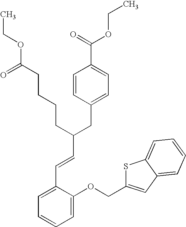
C1=C(OCC2=CC3=CC=CC=C3S2)C(C=CC(CC2=CC=C(C(=O)OCC)C=C2)CCCCC(OCC)=O)=CC=C1
